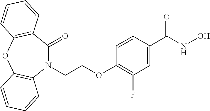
N1(CCOC2=C(F)C=C(C(NO)=O)C=C2)C(=O)C2=C(OC3=C1C=CC=C3)C=CC=C2
